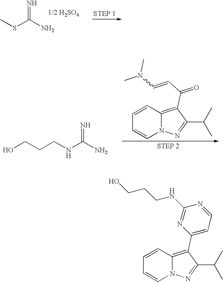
N12C(=C(C3=CC=NC(NCCCO)=N3)C(C(C)C)=N1)C=CC=C2.N12C(=C(C(C=CN(C)C)=O)C(C(C)C)=N1)C=CC=C2.C(CNC(N)=N)CO.CSC(N)=N
